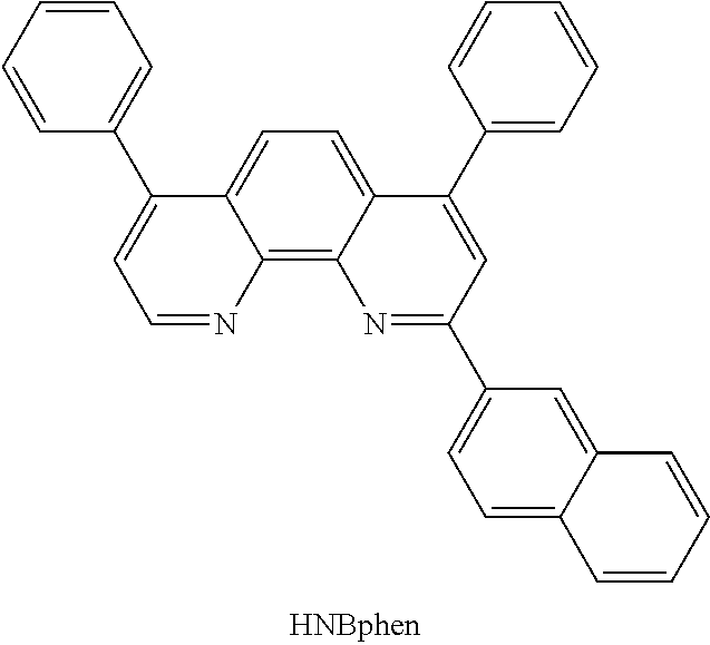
C1=C2C(=C3C(=C1)C(C1=CC=CC=C1)=CC(C1=CC=C4C(=C1)C=CC=C4)=N3)N=CC=C2C1=CC=CC=C1
